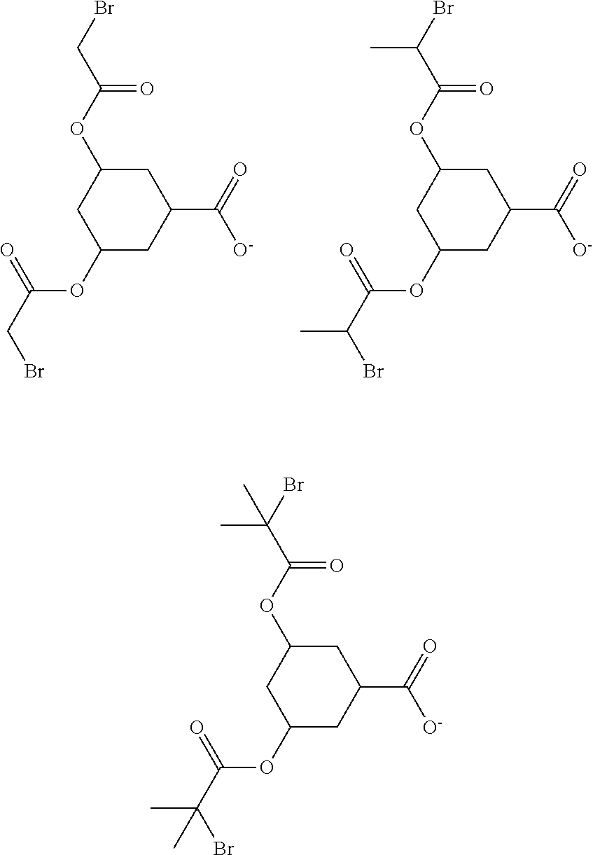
C1C(OC(CBr)=O)CC(OC(CBr)=O)CC1C(=O)[O-].C1C(OC(C(Br)C)=O)CC(OC(C(Br)C)=O)CC1C(=O)[O-].C1C(OC(C(Br)(C)C)=O)CC(OC(C(Br)(C)C)=O)CC1C(=O)[O-]
